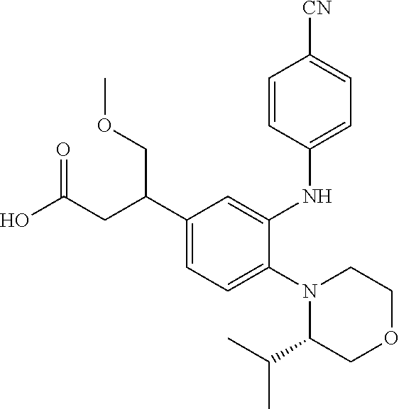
N1(C2=CC=C(C(CC(O)=O)COC)C=C2NC2=CC=C([CN])C=C2)C(C(C)C)COCC1
